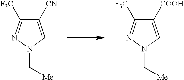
C1([CN])=CN(C[Me])N=C1[F3C].C1([COOH])=CN(C[Me])N=C1[F3C]
